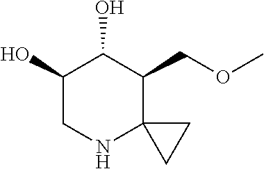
C1(O)CNC2(C(COC)C1O)CC2
